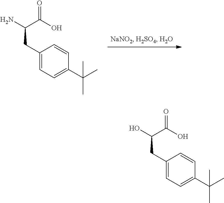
C1(CC(C(O)=O)N)=CC=C(C(C)(C)C)C=C1.C1(CC(C(O)=O)O)=CC=C(C(C)(C)C)C=C1
